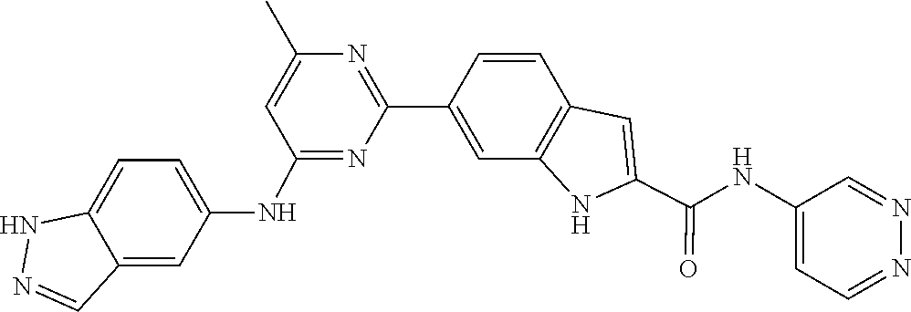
C1=CC2=C(C=C1C1=NC(C)=CC(NC3=CC=C4C(=C3)C=NN4)=N1)NC(C(NC1=CC=NN=C1)=O)=C2
